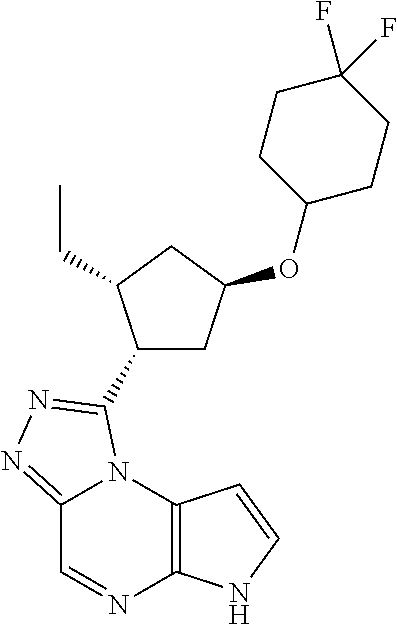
C12=NN=C(C3CC(OC4CCC(F)(F)CC4)CC3CC)N1C1=C(N=C2)NC=C1
